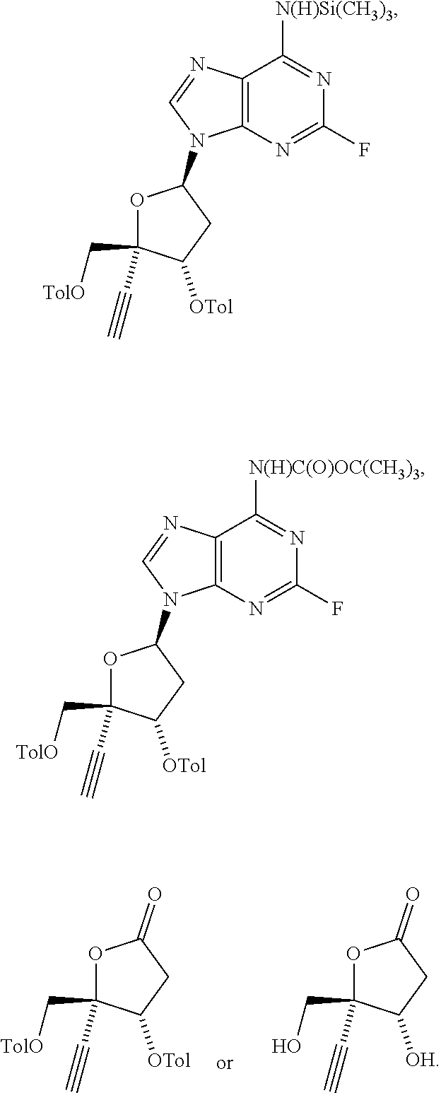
C1(=O)OC(C[TolO])(C#C)C([OTol])C1.C1(=O)OC(CO)(C#C)C([OH])C1.C12=C(N=C(F)N=C1[N(H)Si(CH3)3])N(C1OC(C[TolO])(C#C)C([OTol])C1)C=N2.C12=C(N=C(F)N=C1[N(H)C(O)OC(CH3)3])N(C1OC(C[TolO])(C#C)C([OTol])C1)C=N2
